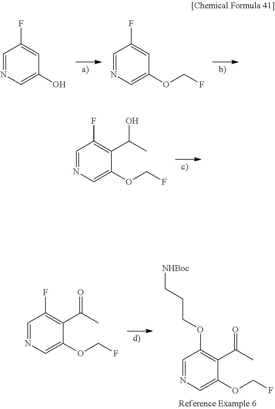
C1=NC=C(O)C=C1F.C1=NC=C(OCF)C=C1F.C1=NC=C(OCF)C(C(C)O)=C1F.C1=NC=C(OCF)C(C(C)=O)=C1F.C1=NC=C(OCF)C(C(C)=O)=C1OCCC[NHBoc]
